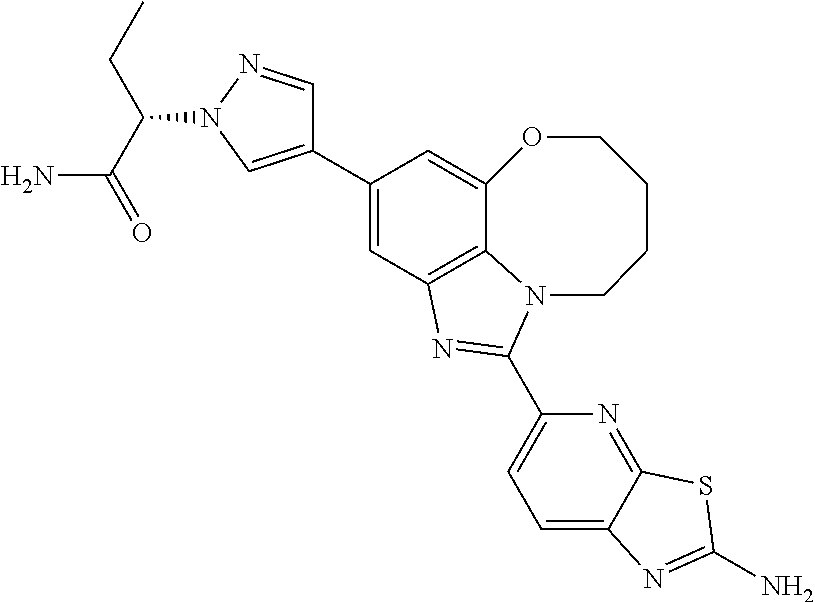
C12=C3C=C(C4=CN(C(C(=O)N)CC)N=C4)C=C1OCCCCN2C(C1=CC=C2C(=N1)SC(N)=N2)=N3
